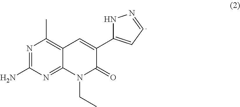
C12=NC(N)=NC(C)=C1C=C(C1=CC=NN1)C(=O)N2CC
